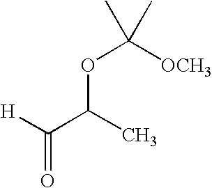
[H]C(C(C)OC(C)([OCH3])C)=O
